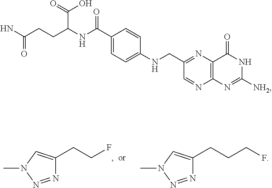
N1=NN(C)C=C1CCF.N1=NN(C)C=C1CCCF.NC(=O)CCC(C(O)=O)NC(C1=CC=C(NCC2=NC3=C(N=C2)N=C([NH2])NC3=O)C=C1)=O
